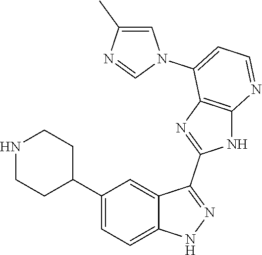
C1(C2=CC=C3C(=C2)C(C2=NC4=C(N2)N=CC=C4N2C=C(C)N=C2)=NN3)CCNCC1
